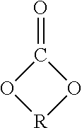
O1[R]OC1=O
